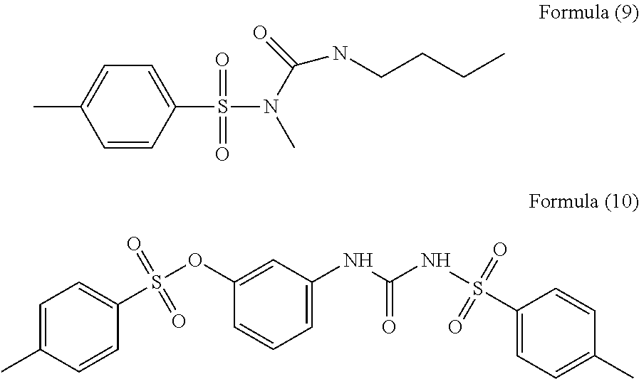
CN(C(=O)NCCCC)S(C1=CC=C(C)C=C1)(=O)=O.C1(OS(C2=CC=C(C)C=C2)(=O)=O)=CC(NC(=O)NS(C2=CC=C(C)C=C2)(=O)=O)=CC=C1
